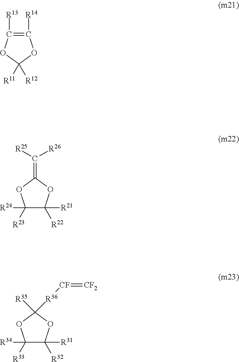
C1([R14])=C([R13])OC([R11])([R12])O1.C1([R23])([R24])C([R21])([R22])OC(=C([R25])[R26])O1.C1([R33])([R34])C([R31])([R32])OC([R35])([R36][CF]=[CF2])O1
